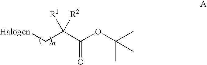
O(C(=O)C(C[Halogen])([R1])[R2])C(C)(C)C
